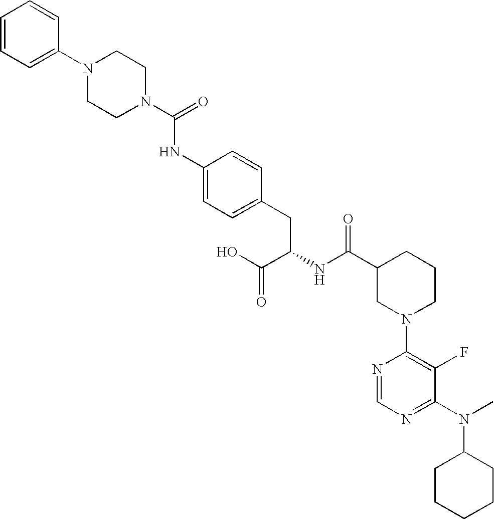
N1(C2=CC=CC=C2)CCN(C(=O)NC2=CC=C(CC(NC(C3CN(C4=C(F)C(N(C5CCCCC5)C)=NC=N4)CCC3)=O)C(O)=O)C=C2)CC1
